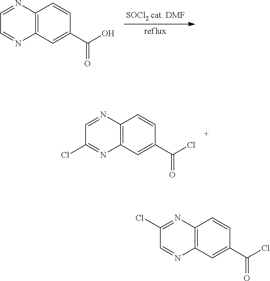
C12=C(C=C(C(O)=O)C=C1)N=CC=N2.C12=C(C=C(C(Cl)=O)C=C1)N=C(Cl)C=N2.C12=C(C=C(C(Cl)=O)C=C1)N=CC(Cl)=N2
